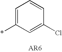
C1=C(*)C=C(Cl)C=C1
